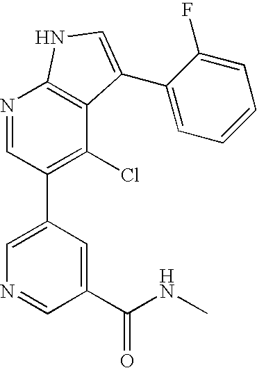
C1(C2=C(Cl)C3=C(N=C2)NC=C3C2=CC=CC=C2F)=CN=CC(C(NC)=O)=C1
